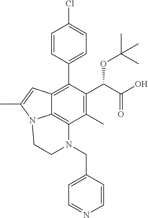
C1=CC(C2=C3C4=C(C(C)=C2C(C(=O)O)OC(C)(C)C)N(CC2=CC=NC=C2)CCN4C(C)=C3)=CC=C1Cl
